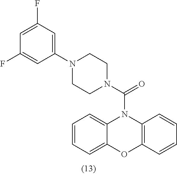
C1=CC=C2C(=C1)N(C(N1CCN(C3=CC(F)=CC(F)=C3)CC1)=O)C1=C(O2)C=CC=C1
